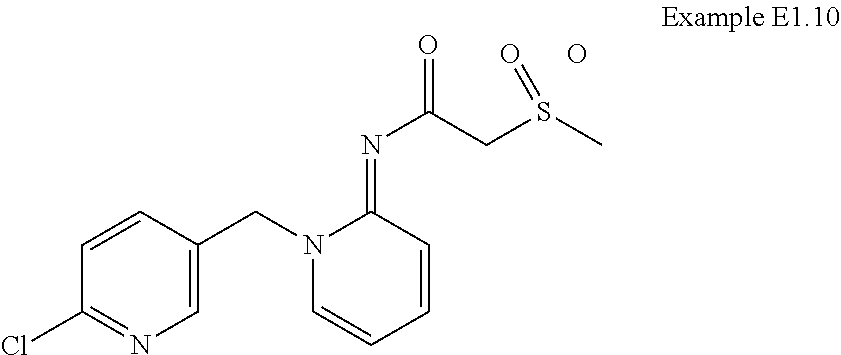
C1=C(CN2C=CC=CC2=NC(CS(C)=O)=O)C=CC(Cl)=N1.O
